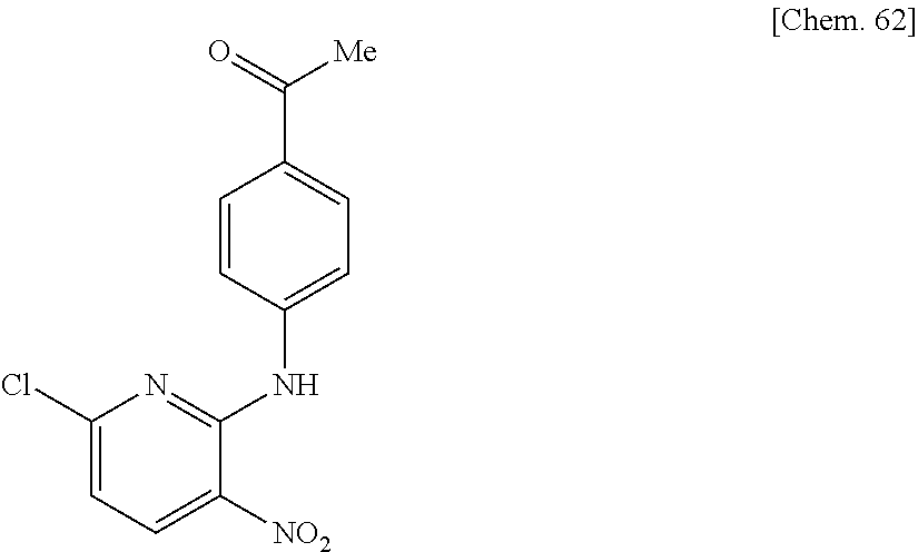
C1(Cl)=CC=C([NO2])C(NC2=CC=C(C([Me])=O)C=C2)=N1
